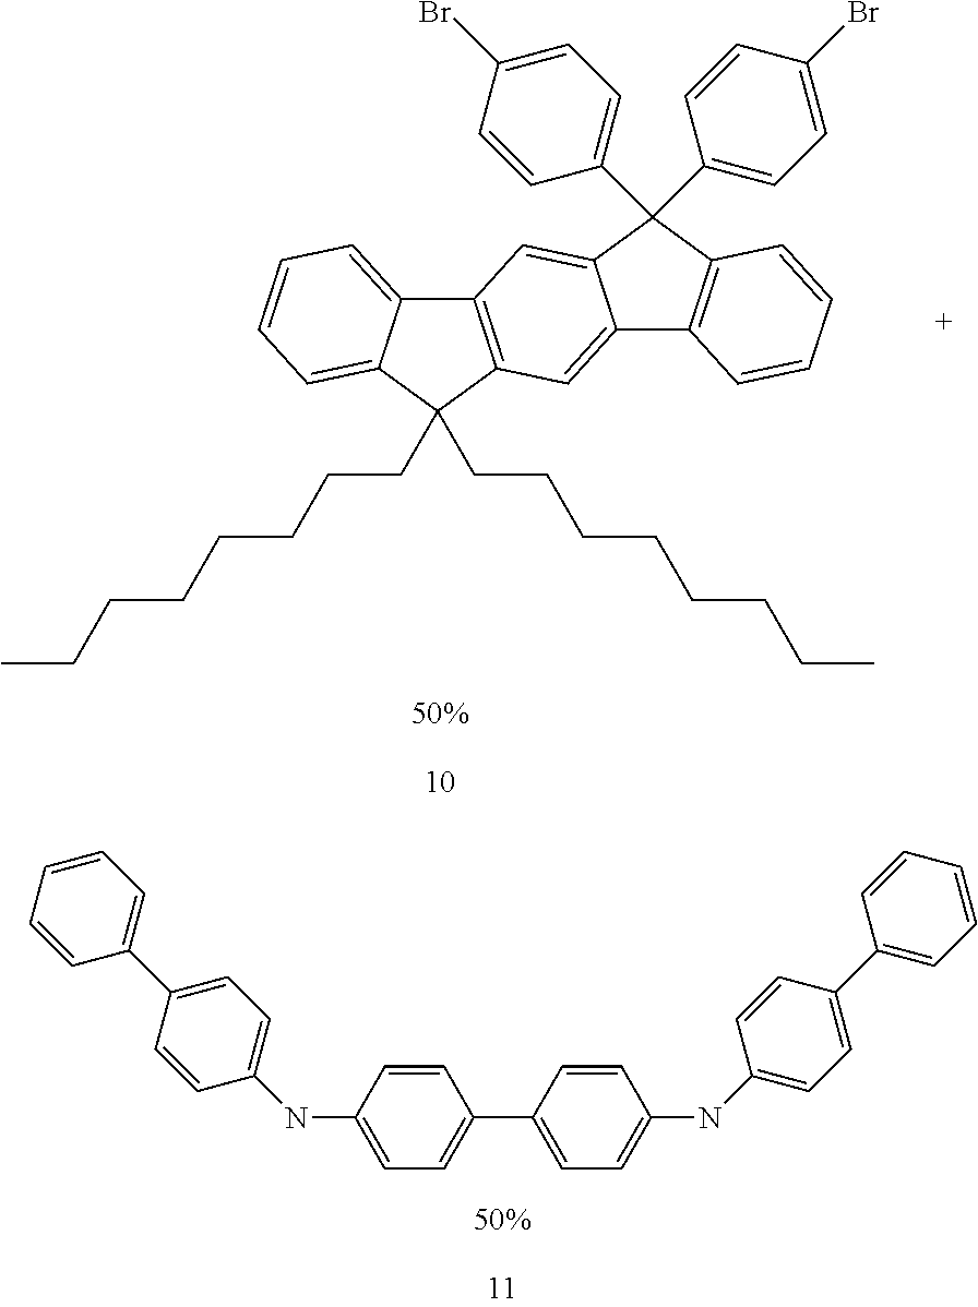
C1=CC(NC2=CC=C(C3=CC=CC=C3)C=C2)=CC=C1C1=CC=C(NC2=CC=C(C3=CC=CC=C3)C=C2)C=C1.C12=C(C(CCCCCCCC)(CCCCCCCC)C3=CC=CC=C13)C=C1C(=C2)C(C2=CC=C(Br)C=C2)(C2=CC=C(Br)C=C2)C2=C1C=CC=C2
